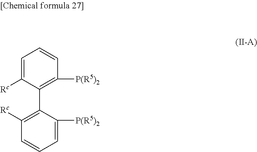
C1([Rc])=CC=CC([P(R5)2])=C1C1=C([Rc])C=CC=C1[P(R5)2]
